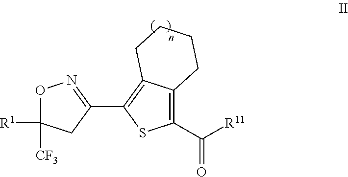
C1(C([R11])=O)=C2C(=C(C3=NOC([R1])([CF3])C3)S1)CCCC2
